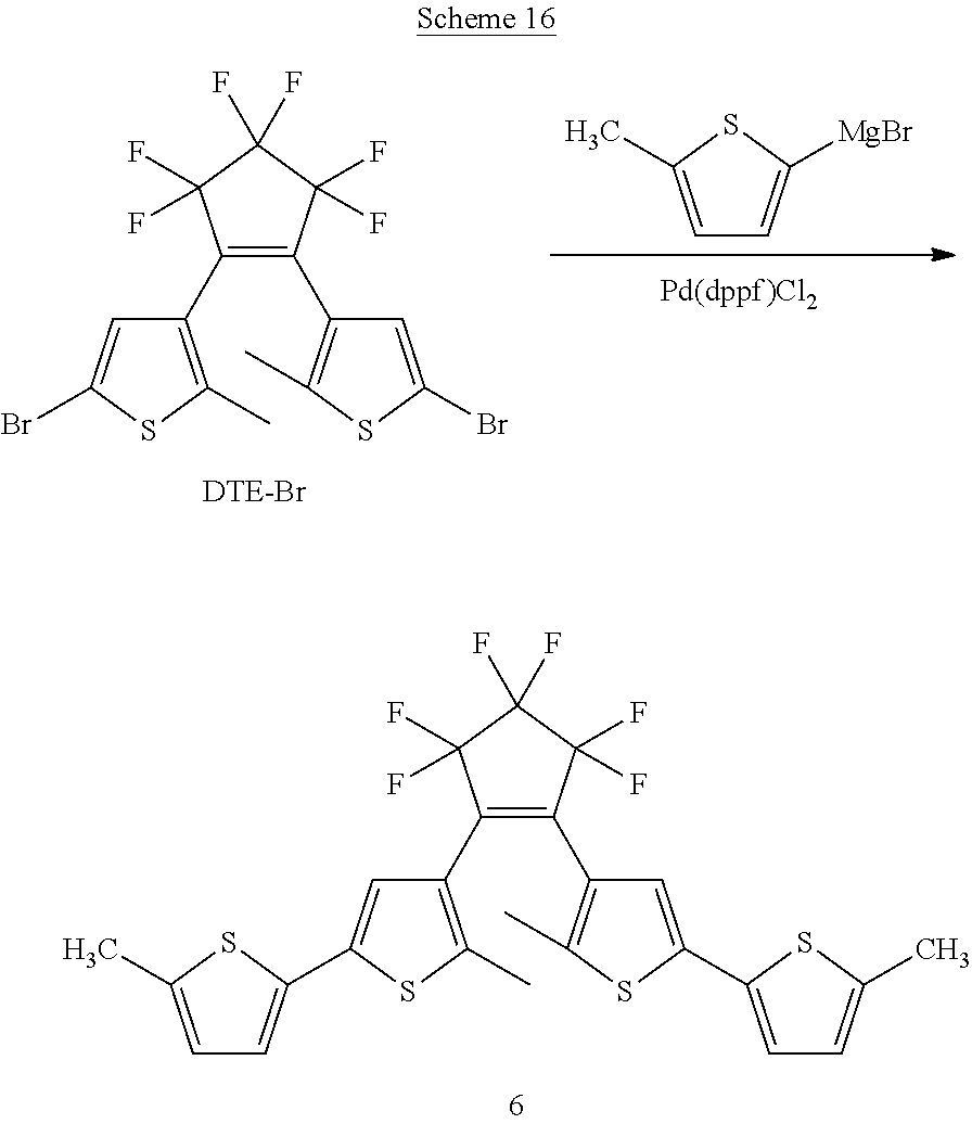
C1=C(C)SC([MgBr])=C1.C1(C2=C(C3=C(C)SC(Br)=C3)C(F)(F)C(F)(F)C2(F)F)=C(C)SC(Br)=C1.C1(C2=C(C3=C(C)SC(C4=CC=C(C)S4)=C3)C(F)(F)C(F)(F)C2(F)F)=C(C)SC(C2=CC=C(C)S2)=C1
